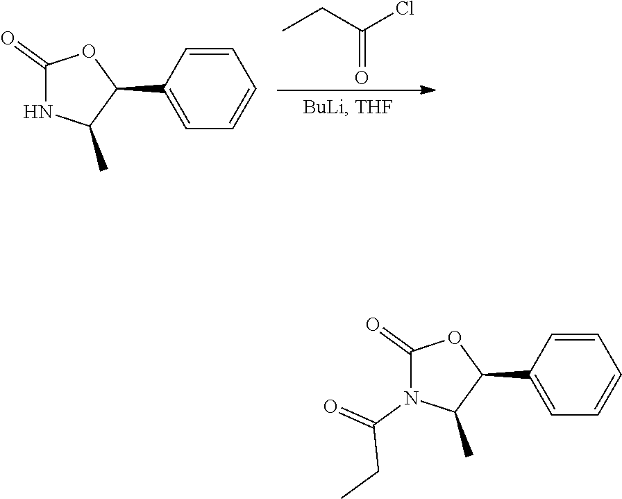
O=C(CC)Cl.C1(=O)NC(C)C(C2=CC=CC=C2)O1.C1(=O)N(C(=O)CC)C(C)C(C2=CC=CC=C2)O1
